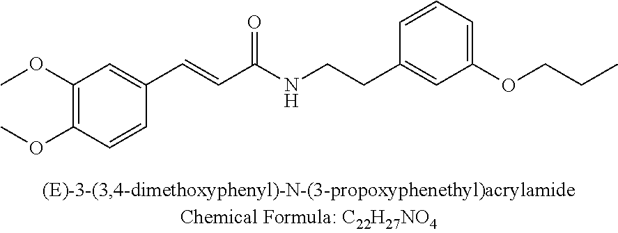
C1(OC)=C(OC)C=CC(C=CC(NCCC2=CC(OCCC)=CC=C2)=O)=C1
